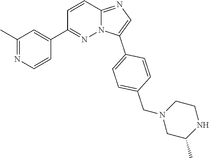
C1=C(C2=CC=C(CN3CC(C)NCC3)C=C2)N2C(=N1)C=CC(C1=CC(C)=NC=C1)=N2
